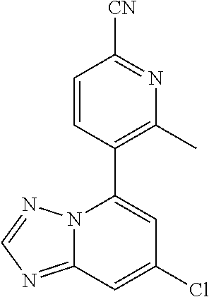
C12=NC=NN1C(C1=C(C)N=C([CN])C=C1)=CC(Cl)=C2
